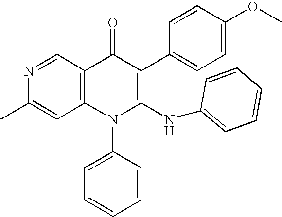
N1=CC2=C(C=C1C)N(C1=CC=CC=C1)C(NC1=CC=CC=C1)=C(C1=CC=C(OC)C=C1)C2=O
